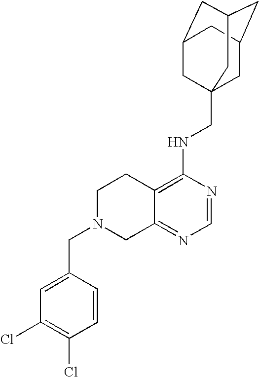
C12=C(NCC34CC5CC(CC(C3)C5)C4)N=CN=C1CN(CC1=CC(Cl)=C(Cl)C=C1)CC2
